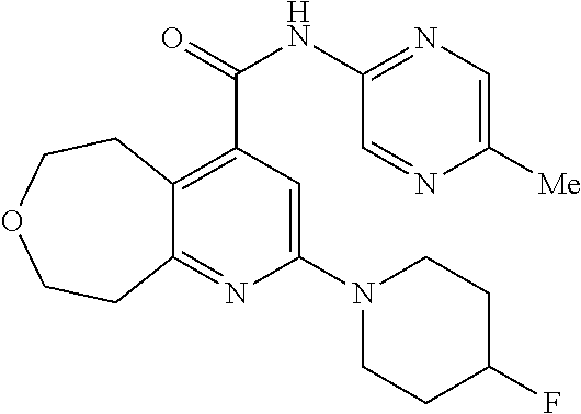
C12=C(C(NC3=NC=C([Me])N=C3)=O)C=C(N3CCC(F)CC3)N=C1CCOCC2
